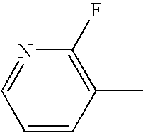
C1(F)=C(C)C=CC=N1
